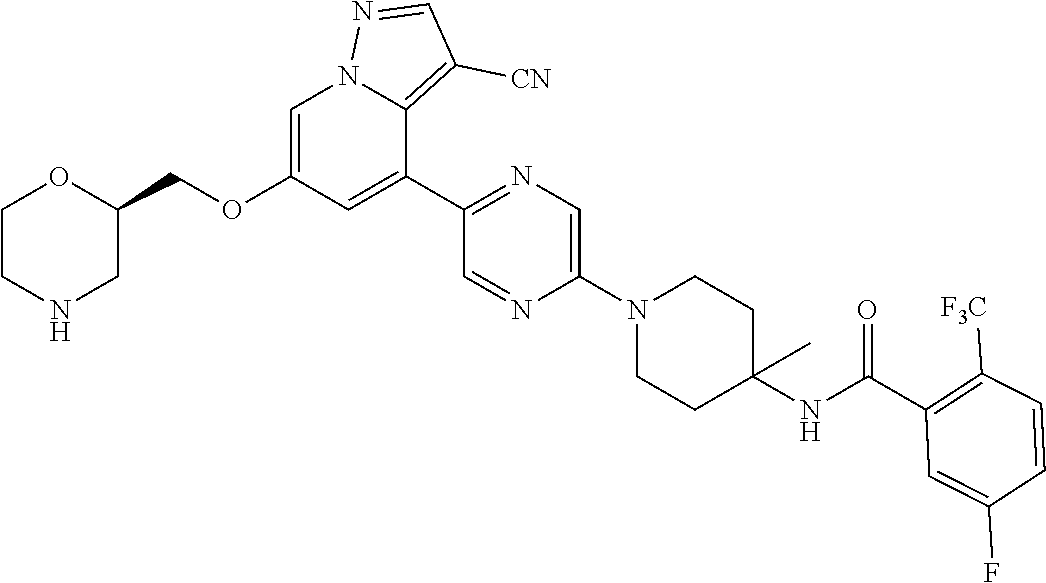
C1=C(OCC2OCCNC2)C=C(C2=NC=C(N3CCC(NC(C4=C([F3C])C=CC(F)=C4)=O)(C)CC3)N=C2)C2=C([CN])C=NN12
